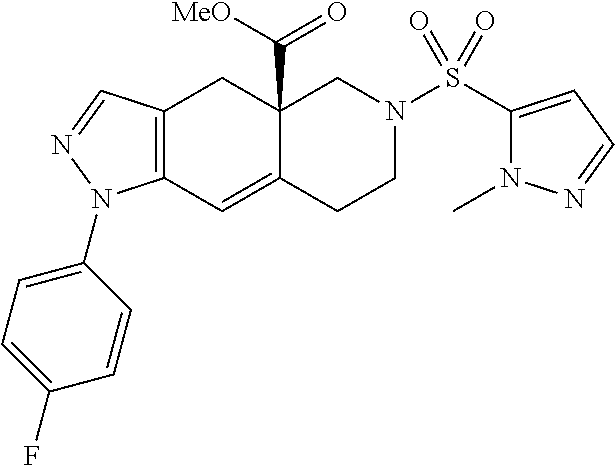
C12(C([MeO])=O)C(=CC3=C(C1)C=NN3C1=CC=C(F)C=C1)CCN(S(=O)(=O)C1=CC=NN1C)C2
